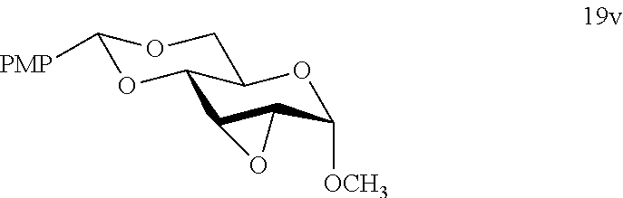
C12C(C([OCH3])OC3C1OC([PMP])OC3)O2
